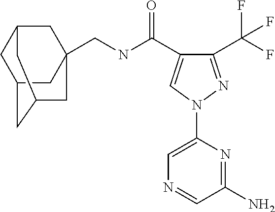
C(NC(=O)C1=CN(C2=CN=CC(N)=N2)N=C1C(F)(F)F)C12CC3CC(CC(C1)C3)C2
